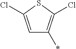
C1=C(Cl)SC(Cl)=C1*
